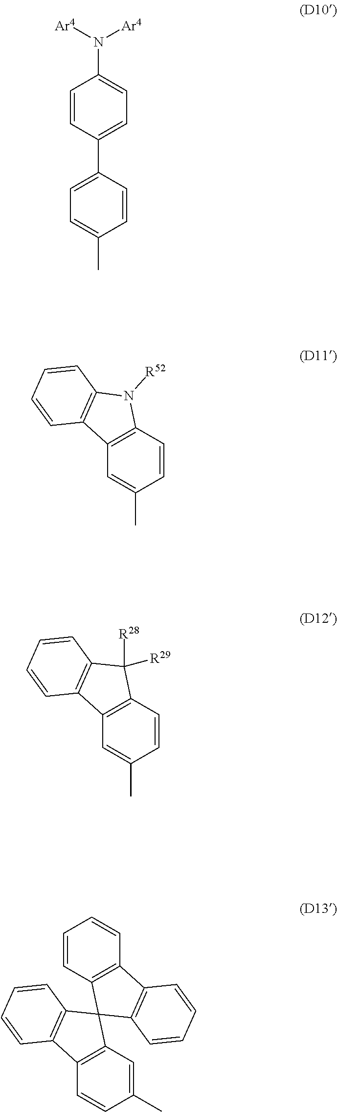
C1=CC(C2=CC=C(C)C=C2)=CC=C1N([Ar4])[Ar4].C12=C(C=CC(C)=C1)N([R52])C1=C2C=CC=C1.C12=C(C=CC(C)=C1)C([R29])([R28])C1=C2C=CC=C1.C12=C(C=C(C)C=C1)C1(C3=C2C=CC=C3)C2=C(C=CC=C2)C2=C1C=CC=C2
